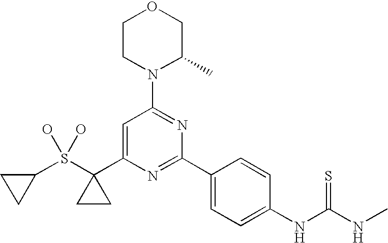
C1(S(C2(C3=CC(N4C(C)COCC4)=NC(C4=CC=C(NC(NC)=S)C=C4)=N3)CC2)(O)O)CC1
